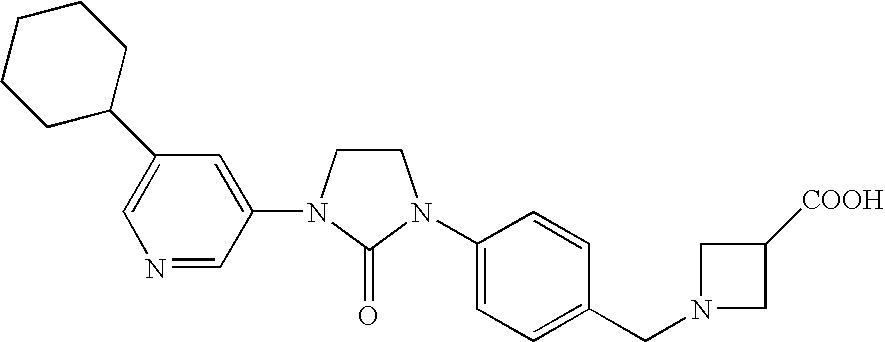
C1CN(C2=CC(C3CCCCC3)=CN=C2)C(=O)N1C1=CC=C(CN2CC([COOH])C2)C=C1
